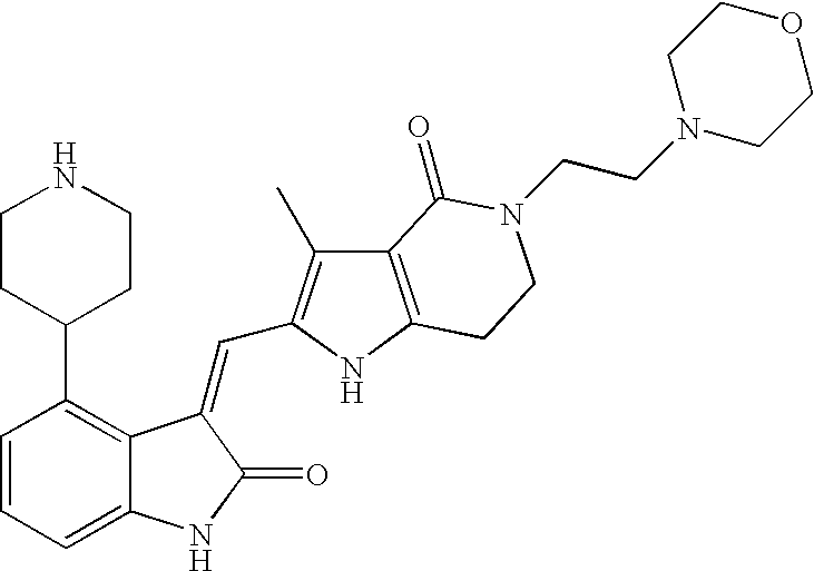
C1=CC(C2CCNCC2)=C2C(=C1)NC(=O)C2=CC1=C(C)C2=C(N1)CCN(CCN1CCOCC1)C2=O
